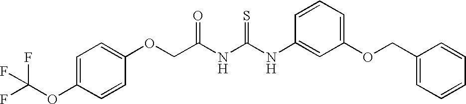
C(NC(NC1=CC(OCC2=CC=CC=C2)=CC=C1)=S)(=O)COC1=CC=C(OC(F)(F)F)C=C1
